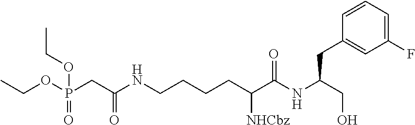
CCOP(CC(NCCCCC(C(NC(CO)CC1=CC(F)=CC=C1)=O)[NHCbz])=O)(=O)OCC
